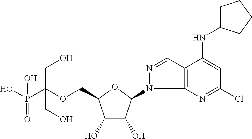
C(OCC1C(O)C(O)C(N2C3=C(C=N2)C(NC2CCCC2)=CC(Cl)=N3)O1)(P(O)(=O)O)(CO)CO
